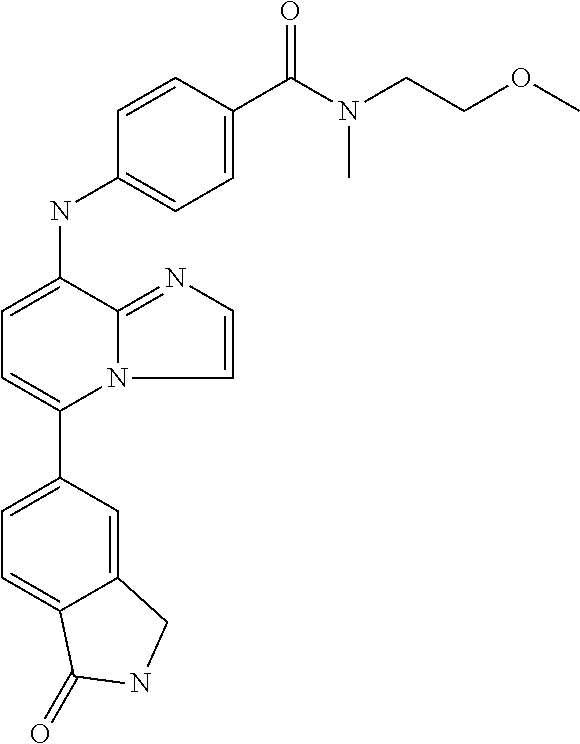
C12=CC(C3=CC=C(NC4=CC=C(C(N(CCOC)C)=O)C=C4)C4=NC=CN34)=CC=C1C(=O)NC2
